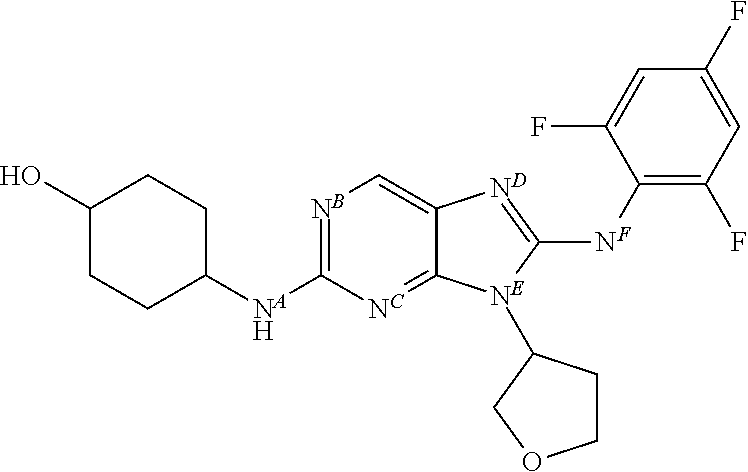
[NB]1=C([NAH]C2CCC(O)CC2)[NC]=C2C(=C1)[ND]=C([NF]C1=C(F)C=C(F)C=C1F)[NE]2C1CCOC1
